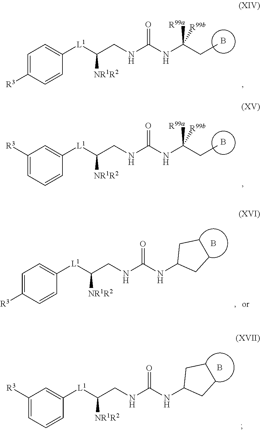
B.C(CNC(NC(CC)([R99a])[R99b])=O)([L1]C1=CC=C([R3])C=C1)[NR1R2].B.C(CNC(NC(CC)([R99a])[R99b])=O)([L1]C1=CC([R3])=CC=C1)[NR1R2].C(CNC(NC1CCCC1)=O)([L1]C1=CC=C([R3])C=C1)[NR1R2].B.C(CNC(NC1CCCC1)=O)([L1]C1=CC([R3])=CC=C1)[NR1R2].B
